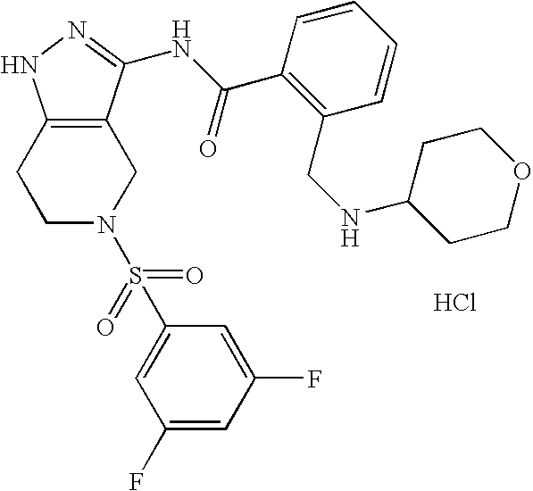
C12=C(CCN(S(C3=CC(F)=CC(F)=C3)(=O)=O)C1)NN=C2NC(C1=C(CNC2CCOCC2)C=CC=C1)=O.Cl
